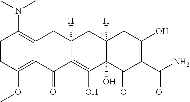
C1=CC(OC)=C2C(=C1N(C)C)CC1([H])C(=C(O)C3(O)C([H])(C1)CC(O)=C(C(=O)N)C3=O)C2=O
